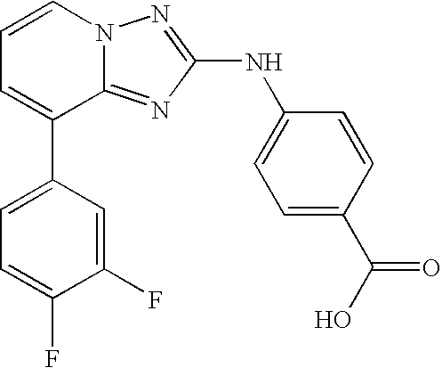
C1=CN2C(=NC(NC3=CC=C(C(O)=O)C=C3)=N2)C(C2=CC=C(F)C(F)=C2)=C1
